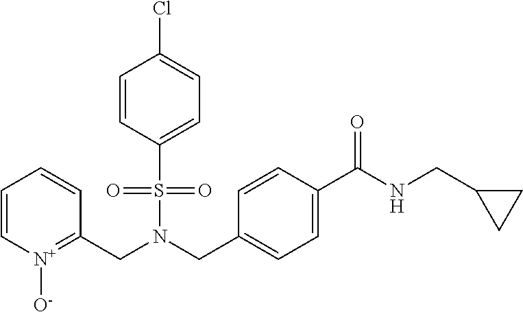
C1=C[N+]([O-])=C(CN(CC2=CC=C(C(NCC3CC3)=O)C=C2)S(=O)(=O)C2=CC=C(Cl)C=C2)C=C1
